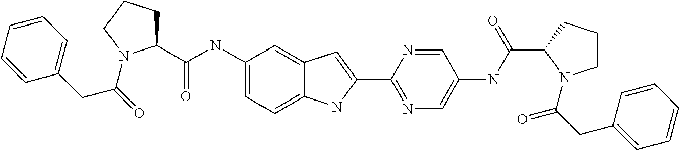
C1(NC(C2CCCN2C(=O)CC2=CC=CC=C2)=O)=CC=C2C(=C1)C=C(C1=NC=C(NC(C3N(C(CC4=CC=CC=C4)=O)CCC3)=O)C=N1)N2
